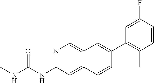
N1=C(NC(NC)=O)C=C2C(=C1)C=C(C1=C(C)C=CC(F)=C1)C=C2
